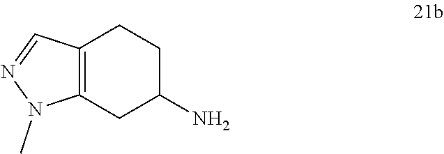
C12=C(CC(N)CC1)N(C)N=C2
